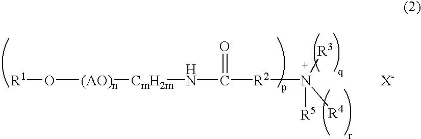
[R1]O[(AO)n][CmH2m]NC(=O)[R2][N+]([R4])([R5])[R3].[X-]
